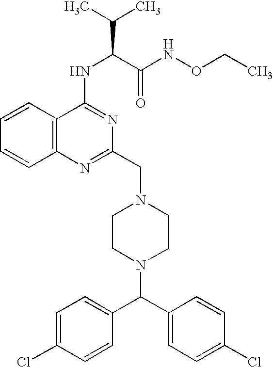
N(C(C(NOCC)=O)C(C)C)C1=NC(CN2CCN(C(C3=CC=C(Cl)C=C3)C3=CC=C(Cl)C=C3)CC2)=NC2=C1C=CC=C2
